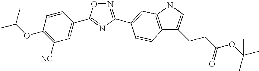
C1=C(C2=NC(C3=CC4=C(C(CCC(OC(C)(C)C)=O)=CN4)C=C3)=NO2)C=CC(OC(C)C)=C1[NC]
